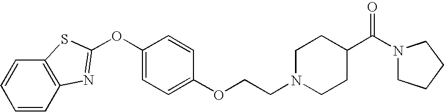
C1=CC2=C(C=C1)SC(OC1=CC=C(OCCN3CCC(C(N4CCCC4)=O)CC3)C=C1)=N2
